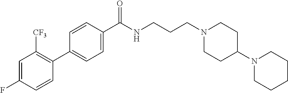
C1(C2=C([CF3])C=C(F)C=C2)=CC=C(C(NCCCN2CCC(N3CCCCC3)CC2)=O)C=C1
